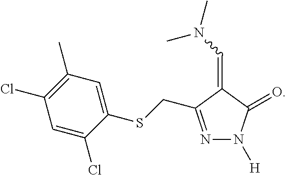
N1=C(CSC2=CC(C)=C(Cl)C=C2Cl)C(=CN(C)C)C(=O)N1[H]
